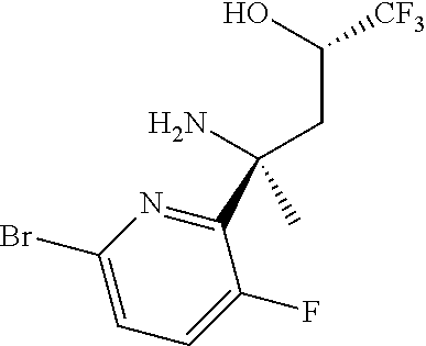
C(C(O)[CF3])C(N)(C)C1=NC(Br)=CC=C1F
